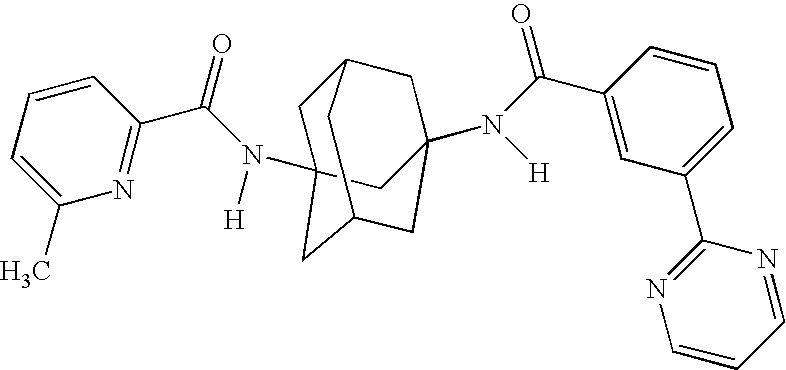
C1(C(=O)N([H])C23CC4CC(N([H])C(C5=CC(C6=NC=CC=N6)=CC=C5)=O)(CC(C2)C4)C3)=NC(C)=CC=C1
